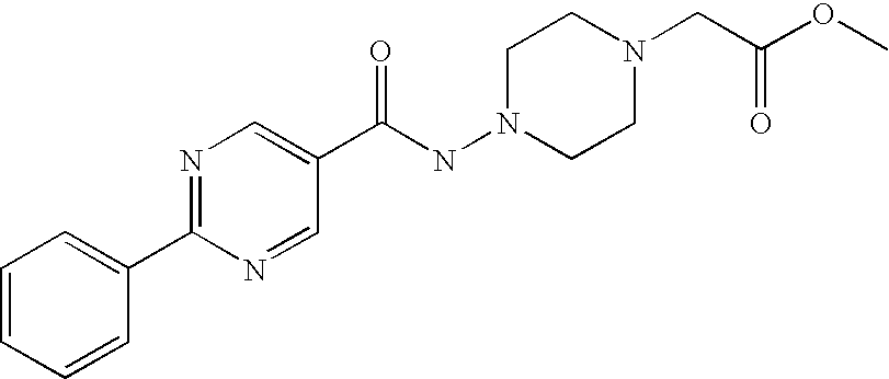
N1=C(C2=CC=CC=C2)N=CC(C(NN2CCN(CC(OC)=O)CC2)=O)=C1
